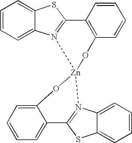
C1=CC=C2C(=C1)SC1=N2[Zn]2(OC3=C1C=CC=C3)N1=C(SC3=CC=CC=C31)C1=CC=CC=C1O2
